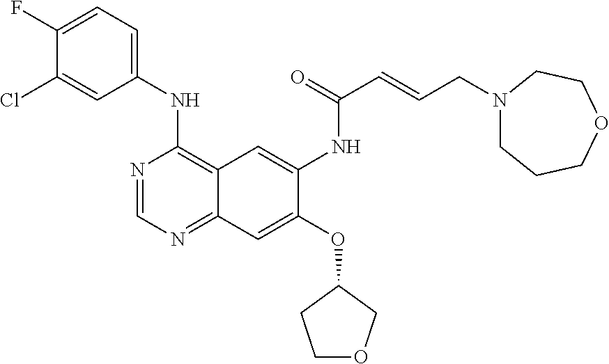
C1(NC2=C3C(=NC=N2)C=C(OC2COCC2)C(NC(C=CCN2CCCOCC2)=O)=C3)=CC=C(F)C(Cl)=C1
